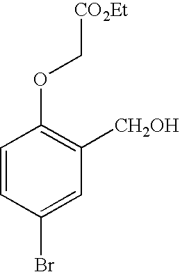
C1=CC(Br)=CC([CH2OH])=C1OC[CO2Et]
